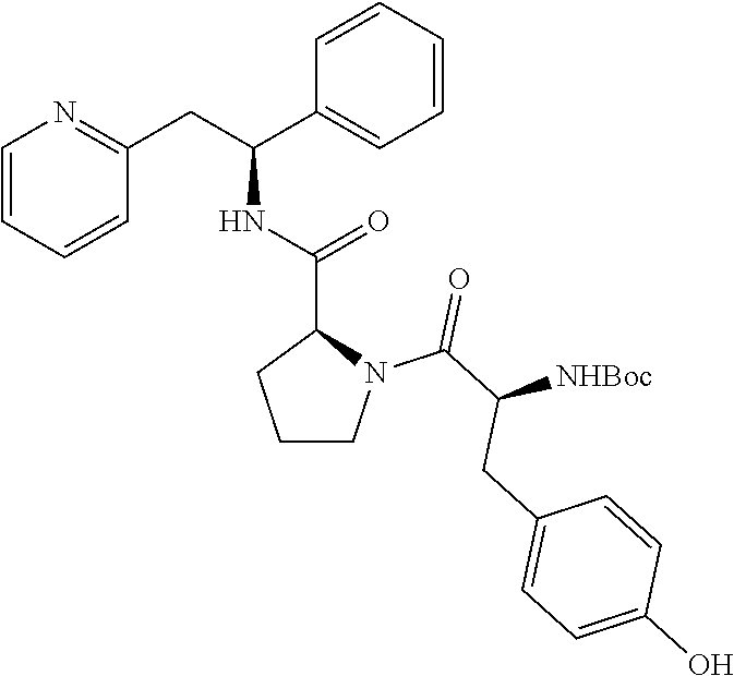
C1=CC=CC(CC(C2=CC=CC=C2)NC(=O)C2N(C(C([NHBoc])CC3=CC=C(O)C=C3)=O)CCC2)=N1
